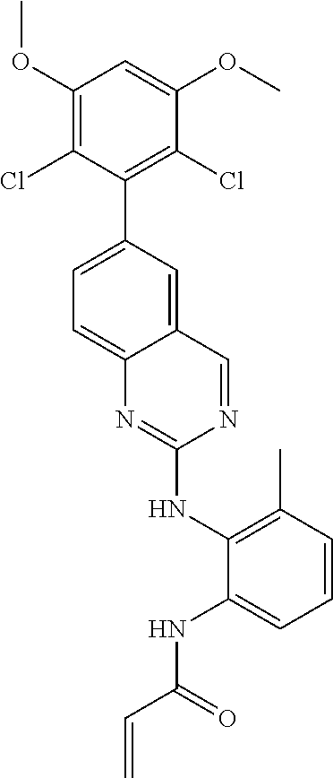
C1(OC)=C(Cl)C(C2=CC=C3C(=C2)C=NC(NC2=C(C)C=CC=C2NC(C=C)=O)=N3)=C(Cl)C(OC)=C1
